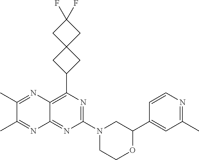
N1=C(N2CC(C3=CC(C)=NC=C3)OCC2)N=C2C(=C1C1CC3(C1)CC(F)(F)C3)N=C(C)C(C)=N2
